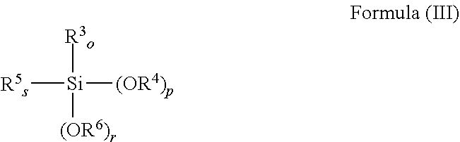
[R5s][Si]([R3o])([(OR6)r])[(OR4)p]
